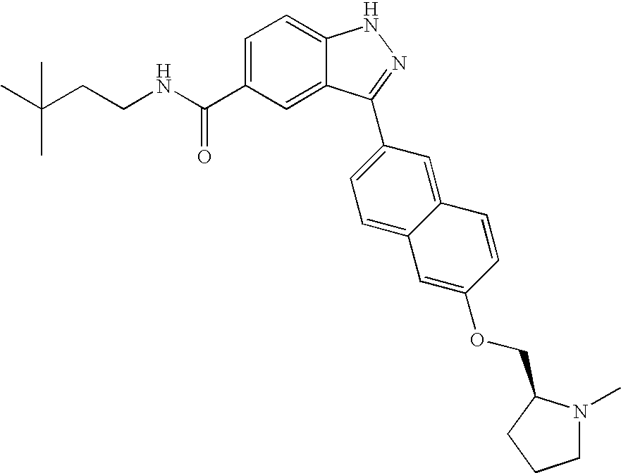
C(C1=CC=C2C(=C1)C(C1=CC=C3C(=C1)C=CC(OCC1N(C)CCC1)=C3)=NN2)(NCCC(C)(C)C)=O
